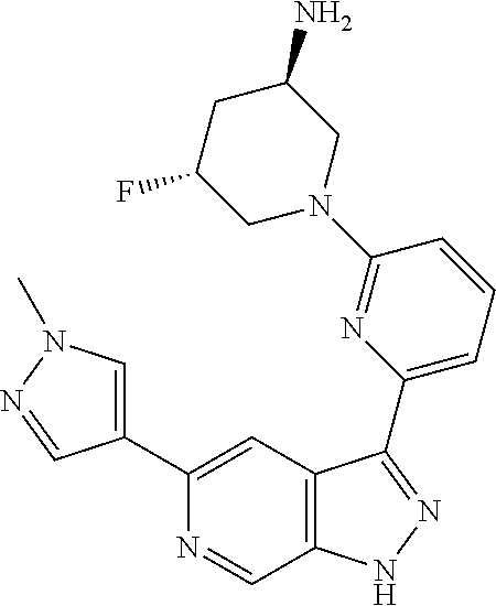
C1(C2=CN(C)N=C2)=CC2=C(C=N1)NN=C2C1=CC=CC(N2CC(N)CC(F)C2)=N1
